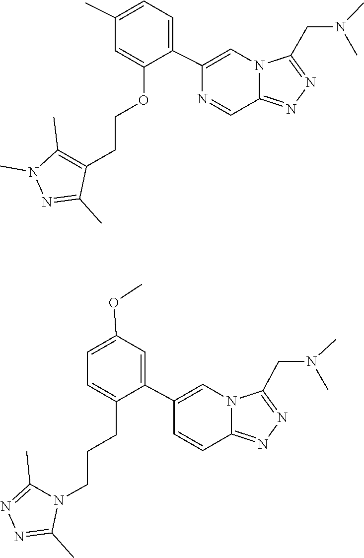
C1(CCOC2=CC(C)=CC=C2C2=CN3C(=NN=C3CN(C)C)C=N2)=C(C)N(C)N=C1C.CC1=NN=C(C)N1CCCC1=CC=C(OC)C=C1C1=CN2C(=NN=C2CN(C)C)C=C1
